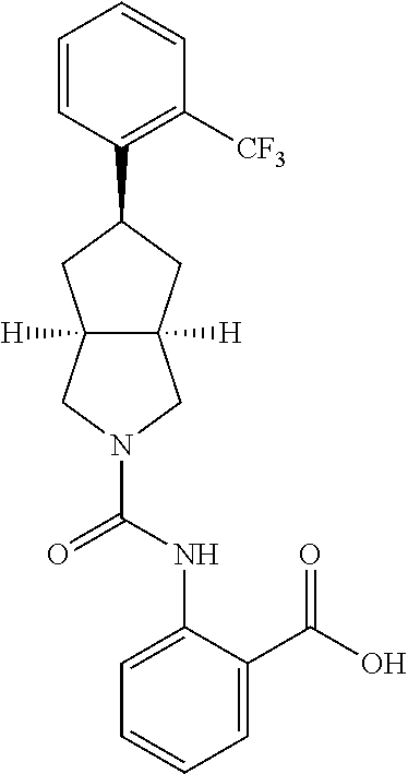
C1=CC(C2CC3([H])C([H])(C2)CN(C(NC2=CC=CC=C2C(O)=O)=O)C3)=C([CF3])C=C1
